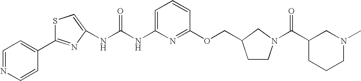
C1=NC=CC(C2=NC(NC(NC3=CC=CC(OCC4CCN(C(C5CCCN(C)C5)=O)C4)=N3)=O)=CS2)=C1
